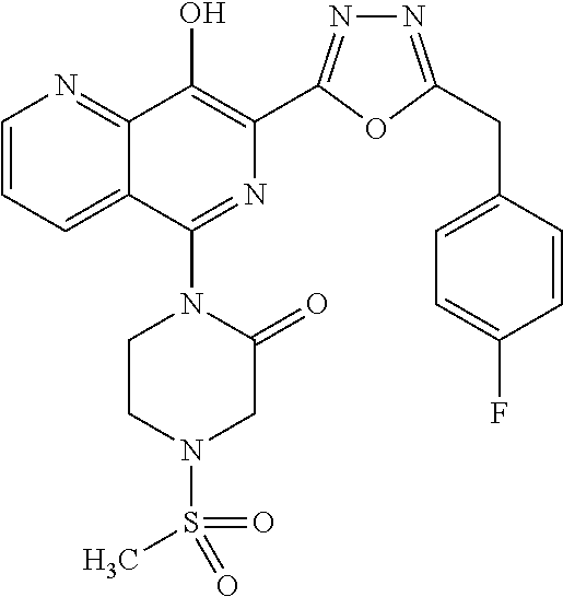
C1=CC=C2C(=N1)C(O)=C(C1=NN=C(CC3=CC=C(F)C=C3)O1)N=C2N1CCN(S(C)(=O)=O)CC1=O
